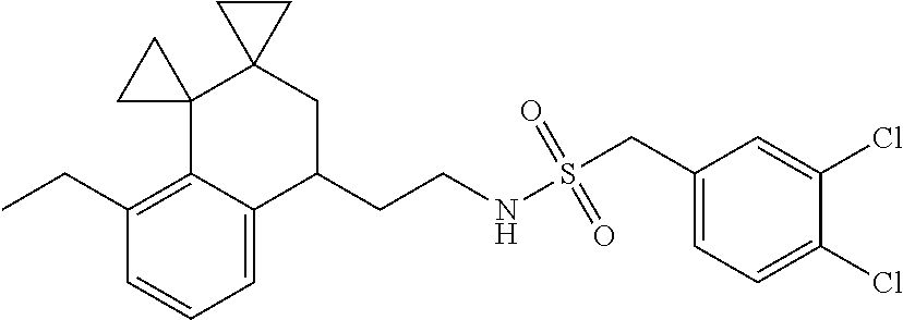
C1=C2C(=C(CC)C=C1)C1(C3(CC2CCNS(CC2=CC=C(Cl)C(Cl)=C2)(=O)=O)CC3)CC1
